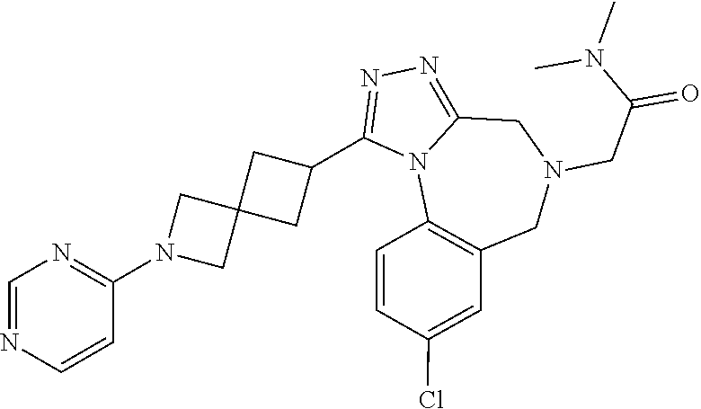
C1=NC=CC(N2CC3(C2)CC(C2=NN=C4N2C2=C(CN(CC(=O)N(C)C)C4)C=C(Cl)C=C2)C3)=N1
